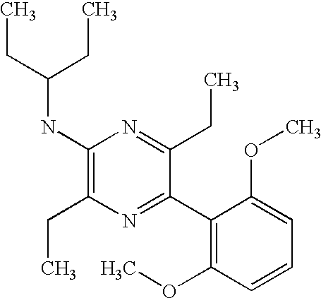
C1(NC(CC)CC)=C(CC)N=C(C2=C(OC)C=CC=C2OC)C(CC)=N1
